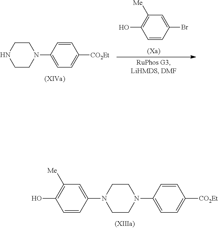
C1=CC(N2CCN(C3=CC=C([CO2Et])C=C3)CC2)=CC([Me])=C1O.C1CN(C2=CC=C([CO2Et])C=C2)CCN1.C1=CC(Br)=CC([Me])=C1O
